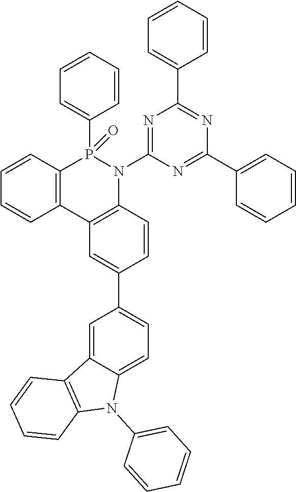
C12=C(C3=C(N(C4=NC(C5=CC=CC=C5)=NC(C5=CC=CC=C5)=N4)P1(C1=CC=CC=C1)=O)C=CC(C1=CC=C4C(=C1)C1=C(N4C4=CC=CC=C4)C=CC=C1)=C3)C=CC=C2
